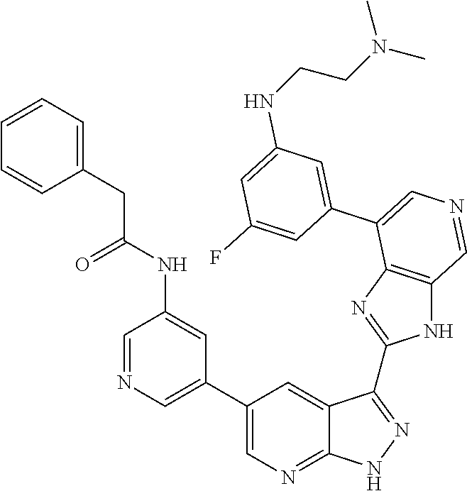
C1=C(C2=CN=CC3=C2N=C(C2=NNC4=NC=C(C5=CN=CC(NC(CC6=CC=CC=C6)=O)=C5)C=C42)N3)C=C(F)C=C1NCCN(C)C
